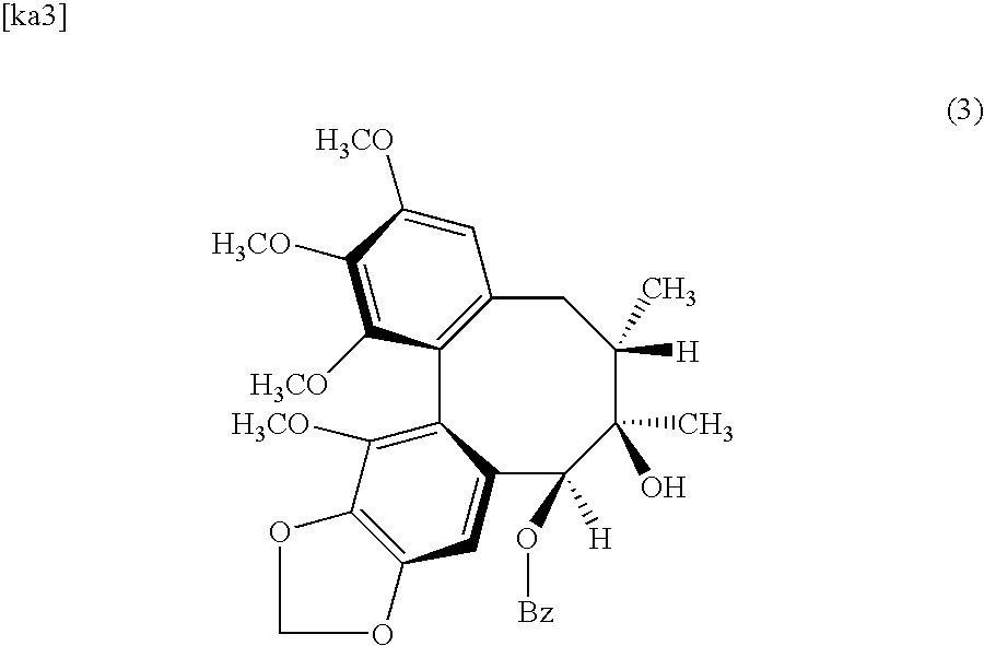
C12=C(CC(C)([H])C(C)(O)C(O[Bz])([H])C3=CC4=C(C([H3CO])=C13)OCO4)C=C([H3CO])C([H3CO])=C2[H3CO]
